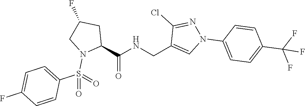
C1(CNC(C2CC(F)CN2S(=O)(C2=CC=C(F)C=C2)=O)=O)=CN(C2=CC=C(C(F)(F)F)C=C2)N=C1Cl
